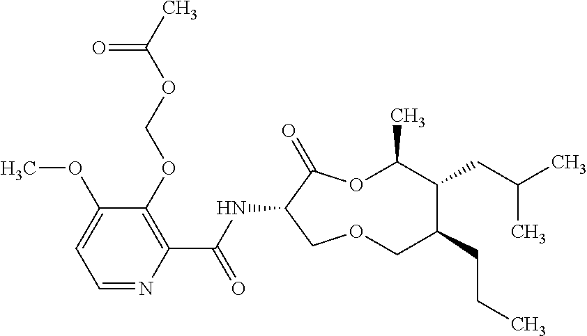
C1(OCOC(C)=O)=C(C(NC2C(=O)OC(C)C(CC(C)C)C(CCC)COC2)=O)N=CC=C1OC
